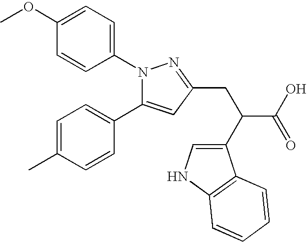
N1(C2=CC=C(OC)C=C2)C(C2=CC=C(C)C=C2)=CC(CC(C(O)=O)C2=CNC3=C2C=CC=C3)=N1
